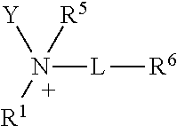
N([Y])([R1])([R5])[L][R6]
